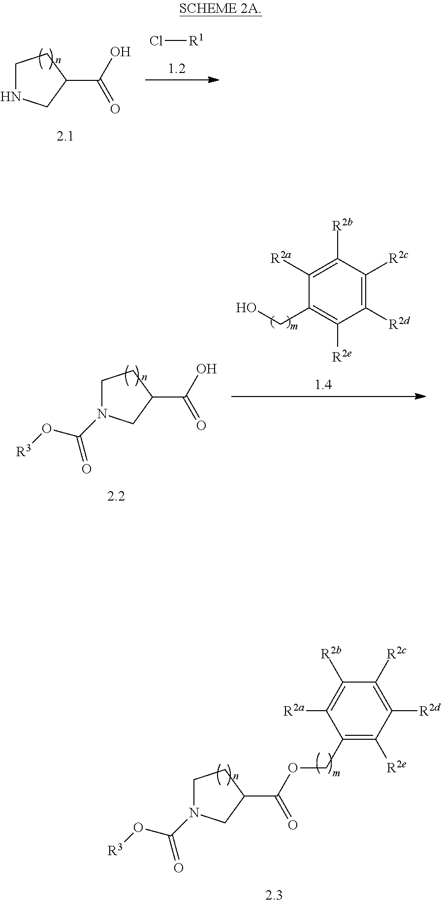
N1CCC(C(O)=O)C1.Cl[R1].C1([R2a])=C([R2b])C([R2c])=C([R2d])C([R2e])=C1CO.N1(C(O[R3])=O)CCC(C(O)=O)C1.N1(C(O[R3])=O)CCC(C(OCC2=C([R2e])C([R2d])=C([R2c])C([R2b])=C2[R2a])=O)C1
